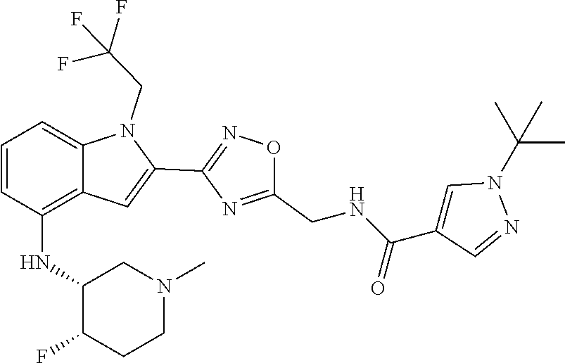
C12=C(NC3C(F)CCN(C)C3)C=CC=C1N(CC(F)(F)F)C(C1=NOC(CNC(C3=CN(C(C)(C)C)N=C3)=O)=N1)=C2
